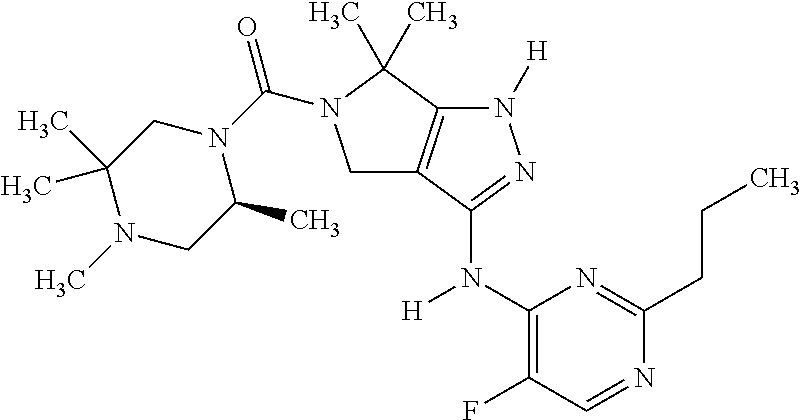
C1(N(C2=NN([H])C3=C2CN(C(N2CC(C)(C)N(C)CC2C)=O)C3(C)C)[H])=C(F)C=NC(CCC)=N1
